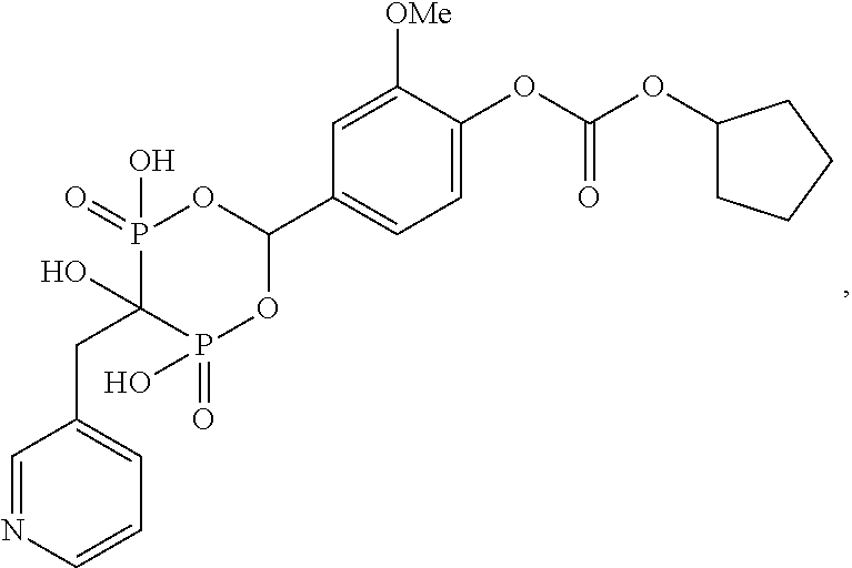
C(C1(O)P(=O)(O)OC(C2=CC=C(OC(OC3CCCC3)=O)C([OMe])=C2)OP1(=O)O)C1=CC=CN=C1
